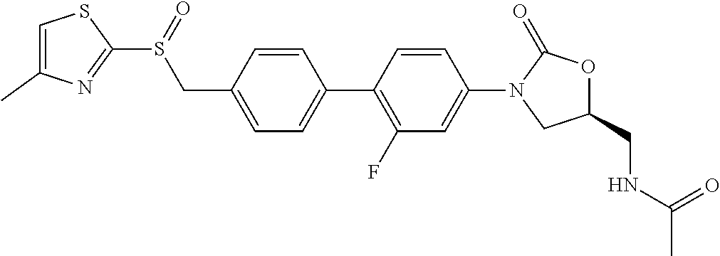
C1=C(C)N=C(S(=O)CC2=CC=C(C3=C(F)C=C(N4CC(CNC(C)=O)OC4=O)C=C3)C=C2)S1
